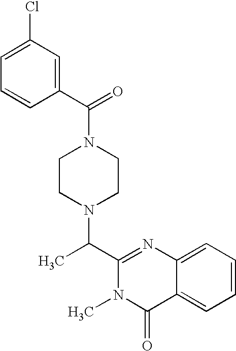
N1(C(C2=CC(Cl)=CC=C2)=O)CCN(C(C2=NC3=CC=CC=C3C(=O)N2C)C)CC1
